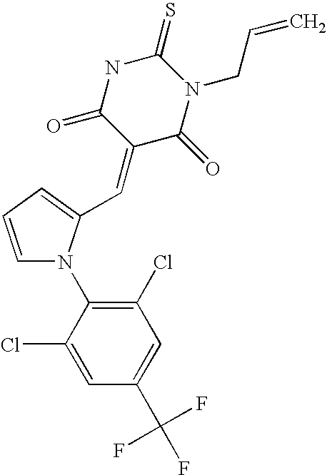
C1=C(C=C2C(=O)N(CC=C)C(=S)NC2=O)N(C2=C(Cl)C=C(C(F)(F)F)C=C2Cl)C=C1
